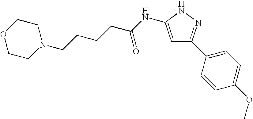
N1(CCCCC(NC2=CC(C3=CC=C(OC)C=C3)=NN2)=O)CCOCC1
